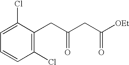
C1=C(Cl)C(CC(CC([OEt])=O)=O)=C(Cl)C=C1
